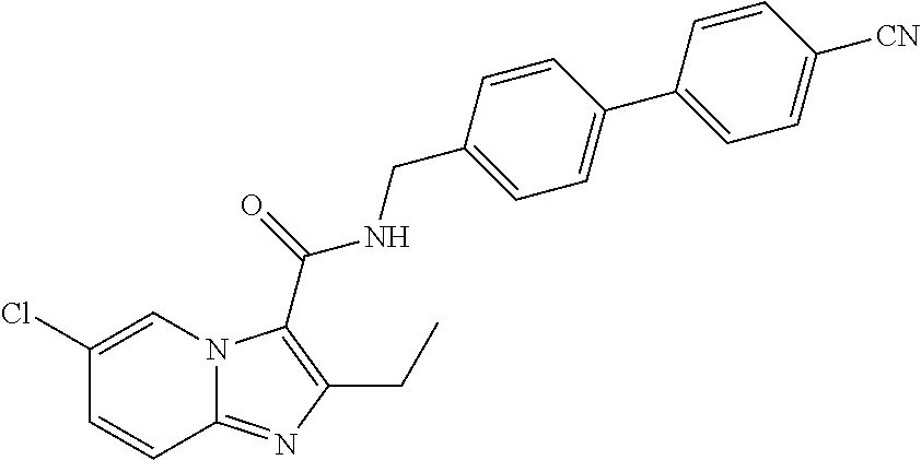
C1(Cl)=CN2C(=NC(CC)=C2C(=O)NCC2=CC=C(C3=CC=C([CN])C=C3)C=C2)C=C1
